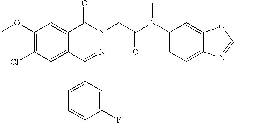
C1(OC)=C(Cl)C=C2C(=C1)C(=O)N(CC(N(C1=CC=C3C(=C1)OC(C)=N3)C)=O)N=C2C1=CC=CC(F)=C1
